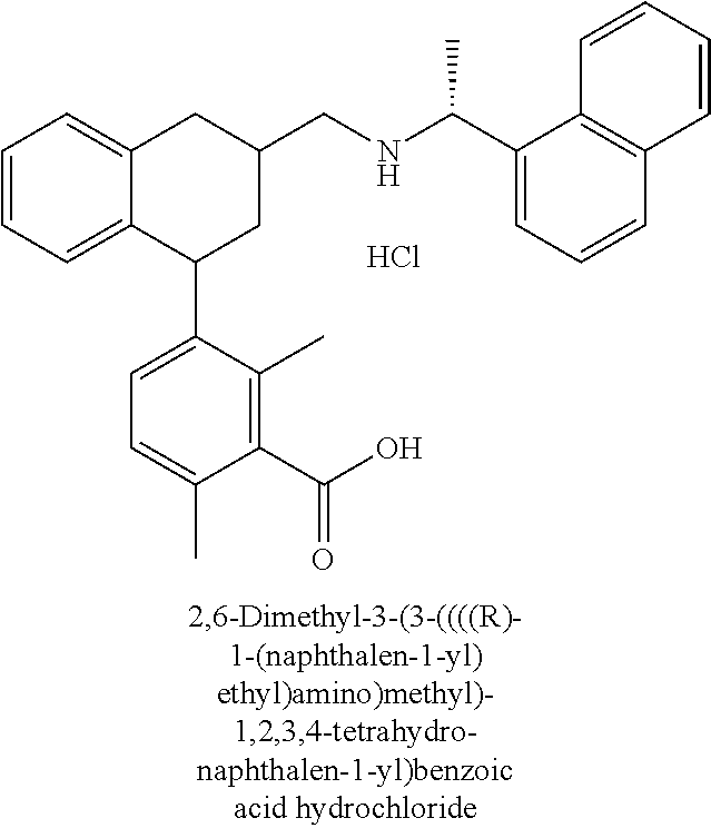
C1=CC=C2C(=C1)CC(CNC(C1=CC=CC3=C1C=CC=C3)C)CC2C1=CC=C(C)C(C(O)=O)=C1C.Cl
